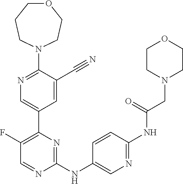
C1(N2CCCOCC2)=NC=C(C2=C(F)C=NC(NC3=CN=C(NC(CN4CCOCC4)=O)C=C3)=N2)C=C1C#N
